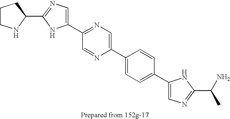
C1(C2=NC=C(C3=NC=C(C4=CC=C(C5=CN=C(C(C)N)N5)C=C4)N=C3)N2)CCCN1
